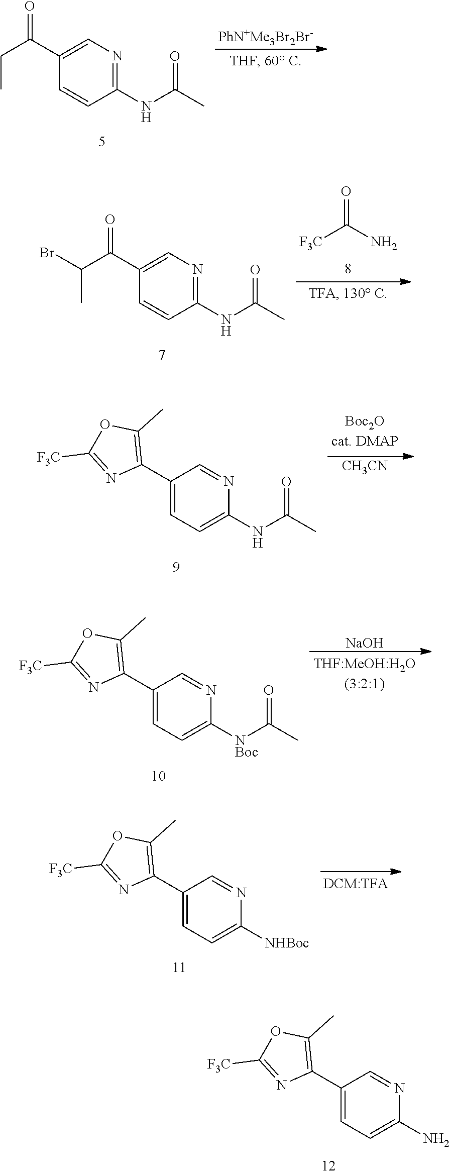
C1(C2=C(C)OC([F3C])=N2)=CC=C(N)N=C1.C1(C(=O)CC)=CN=C(NC(=O)C)C=C1.C1(C(=O)C(C)Br)=CN=C(NC(=O)C)C=C1.[F3C]C(=O)N.C1(C2=C(C)OC([F3C])=N2)=CC=C(NC(=O)C)N=C1.[CH3CN].C1(C2=C(C)OC([F3C])=N2)=CC=C([NBoc]C(=O)C)N=C1.[NaOH].C1(C2=C(C)OC([F3C])=N2)=CC=C([NHBoc])N=C1
